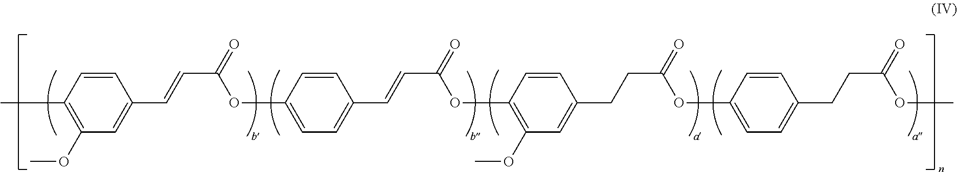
C1=CC(C)=C(OC)C=C1C=CC(OC1=CC=C(C=CC(=O)OC2=C(OC)C=C(CCC(OC3=CC=C(CCC(=O)OC)C=C3)=O)C=C2)C=C1)=O
